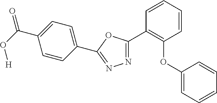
C(C1=CC=C(C2=NN=C(C3=C(OC4=CC=CC=C4)C=CC=C3)O2)C=C1)(=O)O[H]
